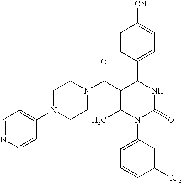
C1=CC(C2C(C(=O)N3CCN(C4=CC=NC=C4)CC3)=C(C)N(C3=CC=CC([CF3])=C3)C(=O)N2)=CC=C1[CN]
